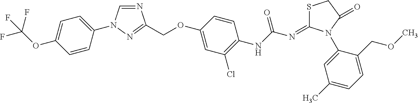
C1=CC(N2C=NC(COC3=CC(Cl)=C(NC(N=C4SCC(=O)N4C4=CC(C)=CC=C4COC)=O)C=C3)=N2)=CC=C1OC(F)(F)F
